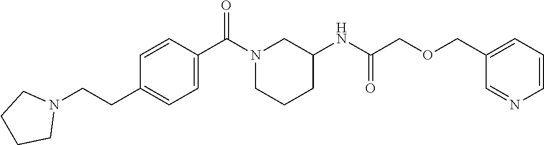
C1=CC(CCN2CCCC2)=CC=C1C(N1CCCC(NC(COCC2=CC=CN=C2)=O)C1)=O
